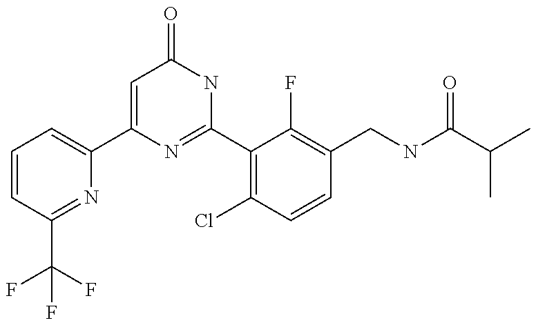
C1(C2=CC=CC(C(F)(F)F)=N2)=CC(=O)NC(C2=C(Cl)C=CC(CNC(C(C)C)=O)=C2F)=N1
